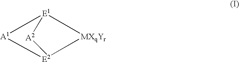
[E1]1([MXqYr])[A1][E2](C)[A2]1
